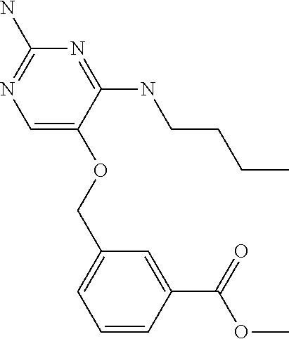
C1=C(OCC2=CC=CC(C(=O)OC)=C2)C(NCCCC)=NC(N)=N1
